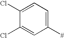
C1(Cl)=CC=C([#])C=C1Cl
